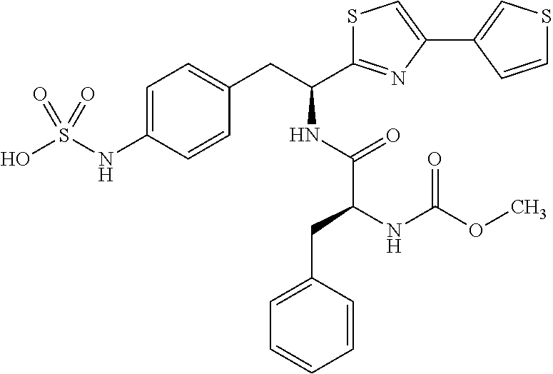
C1=C(NS(O)(=O)=O)C=CC(CC(NC(C(NC(OC)=O)CC2=CC=CC=C2)=O)C2=NC(C3=CSC=C3)=CS2)=C1
